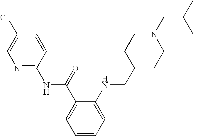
C1(Cl)=CN=C(NC(C2=CC=CC=C2NCC2CCN(CC(C)(C)C)CC2)=O)C=C1
